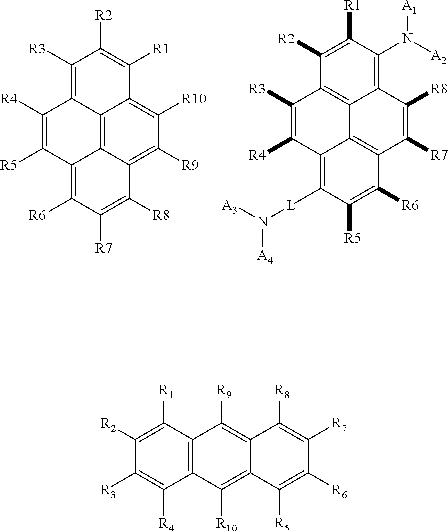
C12=C3C4=C([R9])C([R10])=C1C([R1])=C([R2])C([R3])=C2C([R4])=C([R5])C3=C([R6])C([R7])=C4[R8].C12=C(N([A1])[A2])C([R1])=C([R2])C3=C1C1=C(C([R7])=C2[R8])C([R6])=C([R5])C([L]N([A3])[A4])=C1C([R4])=C3[R3].C12=C(C([R1])=C([R2])C([R3])=C1[R4])C([R9])=C1C(=C2[R10])C([R5])=C([R6])C([R7])=C1[R8]
